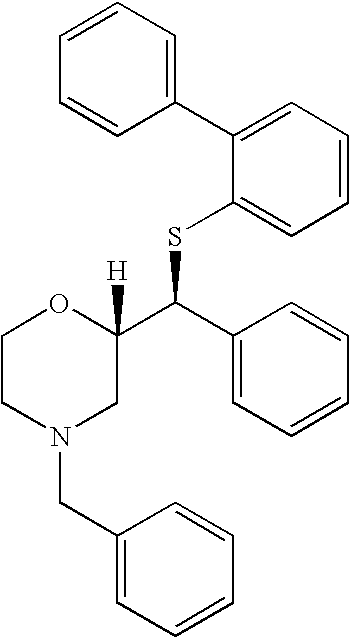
C1CN(CC2=CC=CC=C2)CC(C(C2=CC=CC=C2)SC2=CC=CC=C2C2=CC=CC=C2)([H])O1
